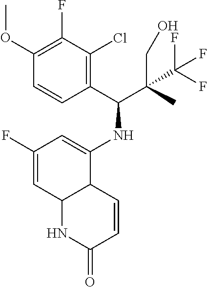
C1(F)=CC2C(C(NC(C(C)(CO)C(F)(F)F)C3=C(Cl)C(F)=C(OC)C=C3)=C1)C=CC(=O)N2
